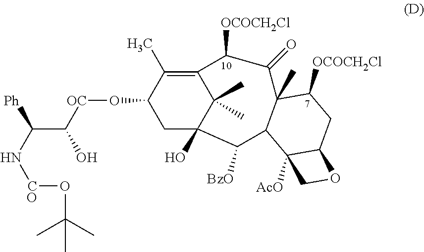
C1(C)(C)C2=C(C)C(O[OC]C(O)C(N[CO]OC(C)(C)C)[Ph])CC1(O)C([BzO])C1C(C)(C(=O)C2[OCOCH2Cl])C([OCOCH2Cl])CC2C1([AcO])CO2
